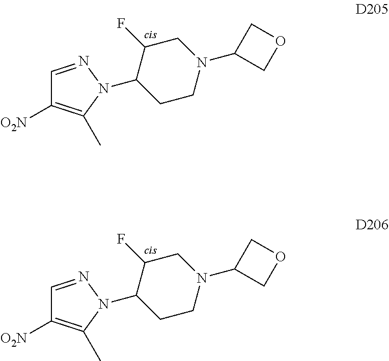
C1=NN(C2CCN(C3COC3)CC2F)C(C)=C1[O2N].C1=NN(C2CCN(C3COC3)CC2F)C(C)=C1[O2N]
